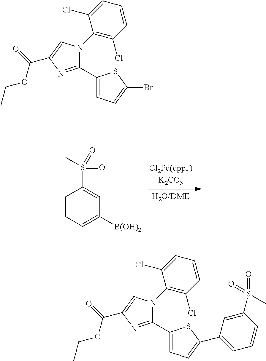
C1(C2=CC=C(Br)S2)=NC(C(=O)OCC)=CN1C1=C(Cl)C=CC=C1Cl.C1=CC=C([B(OH)2])C=C1S(C)(=O)=O.C1(C2=CC=C(C3=CC=CC(S(=O)(=O)C)=C3)S2)=NC(C(=O)OCC)=CN1C1=C(Cl)C=CC=C1Cl
